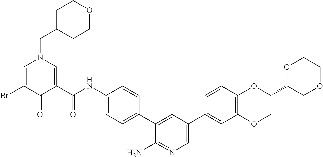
BrC1=CN(CC2CCOCC2)C=C(C(NC2=CC=C(C3=CC(C4=CC(OC)=C(OCC5COCCO5)C=C4)=CN=C3N)C=C2)=O)C1=O
